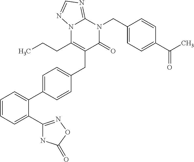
C1=CC=C(C2=NOC(=O)N2)C(C2=CC=C(CC3=C(CCC)N4C(=NC=N4)N(CC4=CC=C(C(C)=O)C=C4)C3=O)C=C2)=C1
